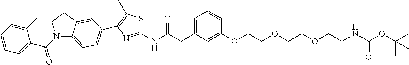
C1=C(CC(NC2=NC(C3=CC=C4N(C(C5=CC=CC=C5C)=O)CCC4=C3)=C(C)S2)=O)C=C(OCCOCCOCCNC(OC(C)(C)C)=O)C=C1
